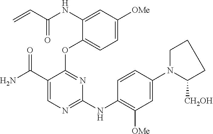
N(C1=CC([OMe])=CC=C1OC1=NC(NC2=C([OMe])C=C(N3CCCC3[CH2OH])C=C2)=NC=C1C(N)=O)C(C=C)=O
